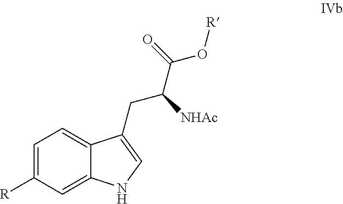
C1=C([R])C=C2C(=C1)C(CC(C(=O)O[R])[NHAc])=CN2
